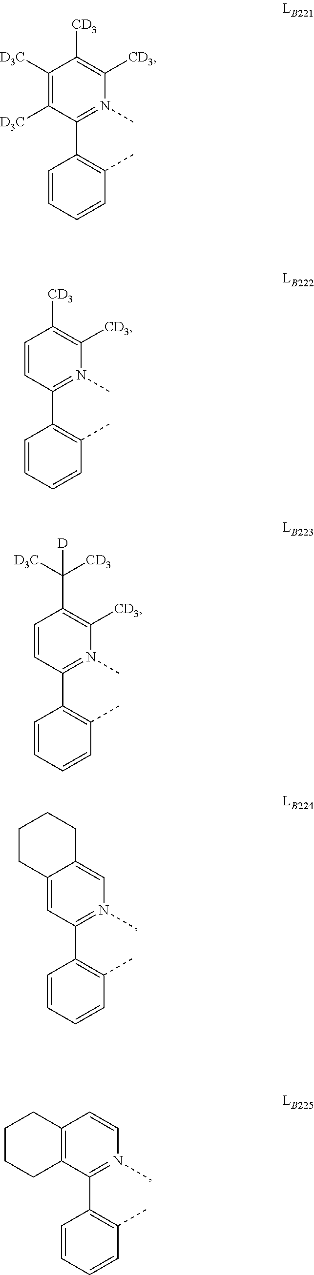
C12=CC(C3=C(C)C=CC=C3)=N(C)C=C1CCCC2.C12=C(C(C3=C(C)C=CC=C3)=N(C)C=C1)CCCC2.C1([D3C])=C([D3C])C(C2=C(C)C=CC=C2)=N(C)C([CD3])=C1[CD3].C1=CC(C2=C(C)C=CC=C2)=N(C)C([CD3])=C1[CD3].C1=CC(C2=C(C)C=CC=C2)=N(C)C([CD3])=C1C([CD3])([D3C])[D]
